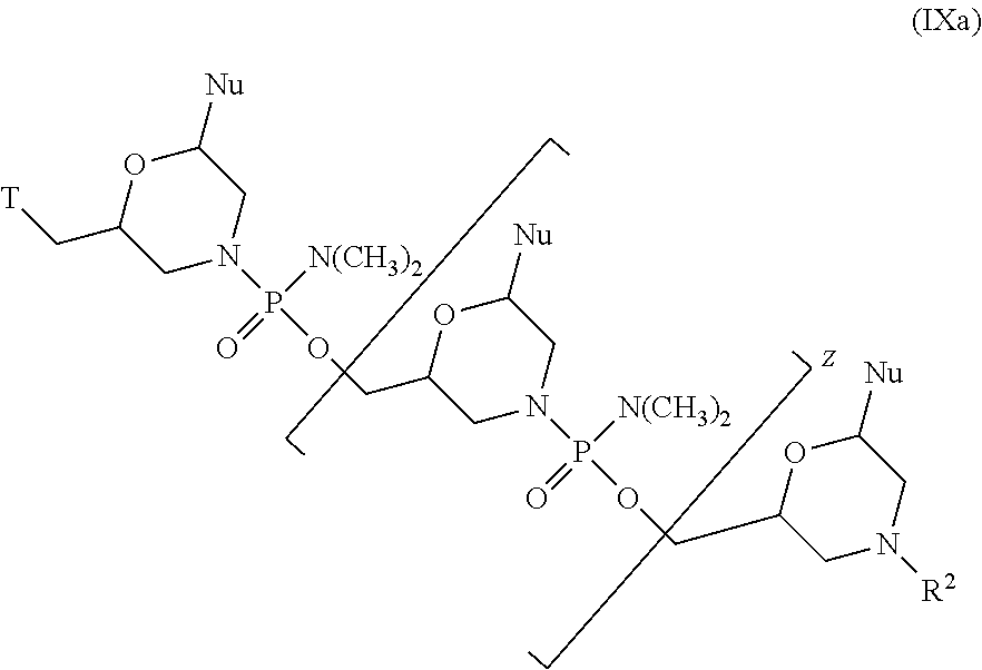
C1([Nu])OC(C[T])CN(P(OCC2CN(P(OCC3CN([R2])CC([Nu])O3)([N(CH3)2])=O)CC([Nu])O2)([N(CH3)2])=O)C1
